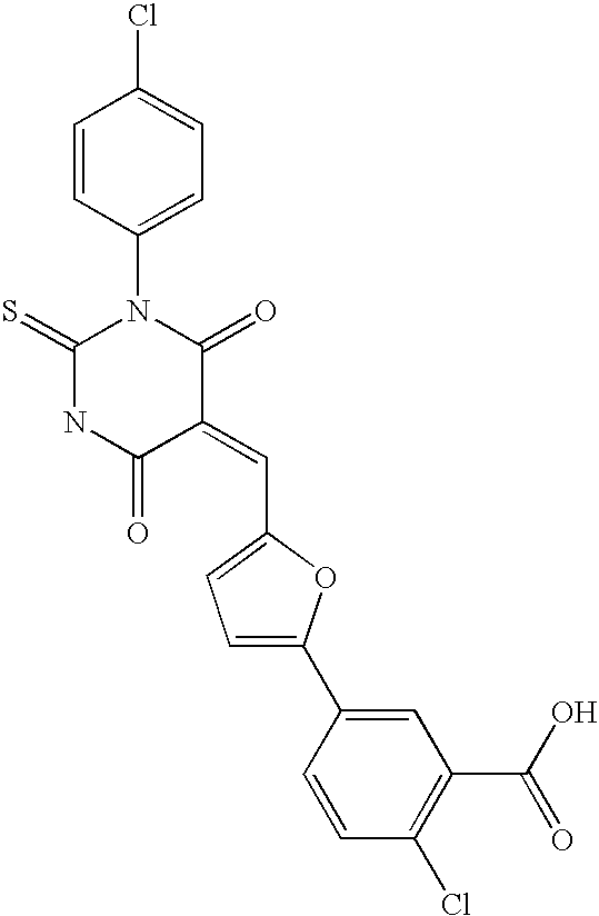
C1=CC(N2C(=S)NC(=O)C(=CC3=CC=C(C4=CC(C(O)=O)=C(Cl)C=C4)O3)C2=O)=CC=C1Cl
